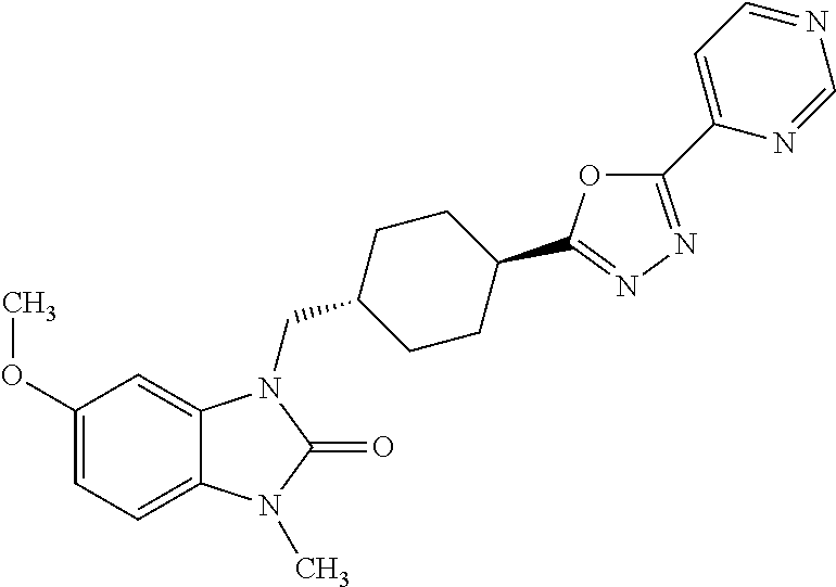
C1(OC)=CC=C2C(=C1)N(CC1CCC(C3=NN=C(C4=CC=NC=N4)O3)CC1)C(=O)N2C
